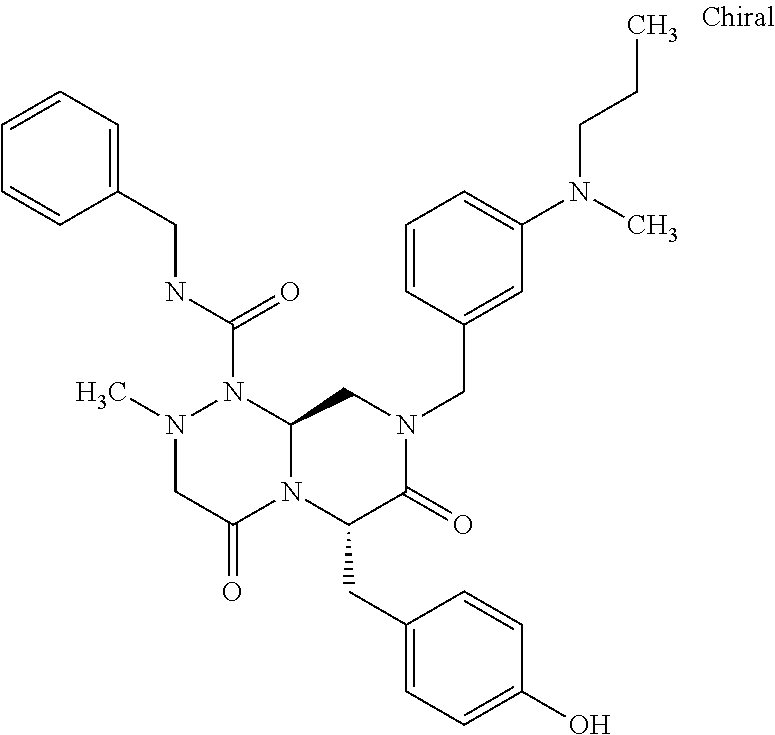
N1(C)CC(=O)N2C(N1C(NCC1=CC=CC=C1)=O)CN(CC1=CC(N(CCC)C)=CC=C1)C(=O)C2CC1=CC=C(O)C=C1
